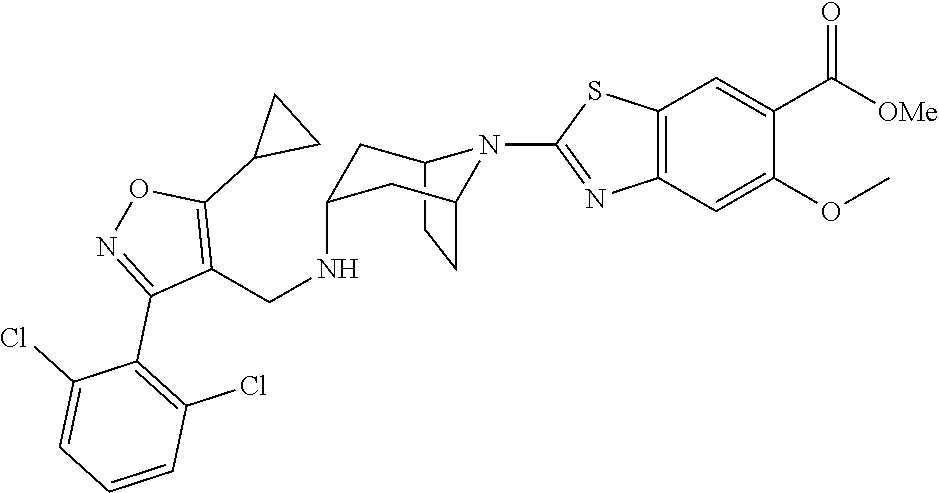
C12CCC(CC(NCC3=C(C4CC4)ON=C3C3=C(Cl)C=CC=C3Cl)C1)N2C1=NC2=C(C=C(C([OMe])=O)C(OC)=C2)S1
